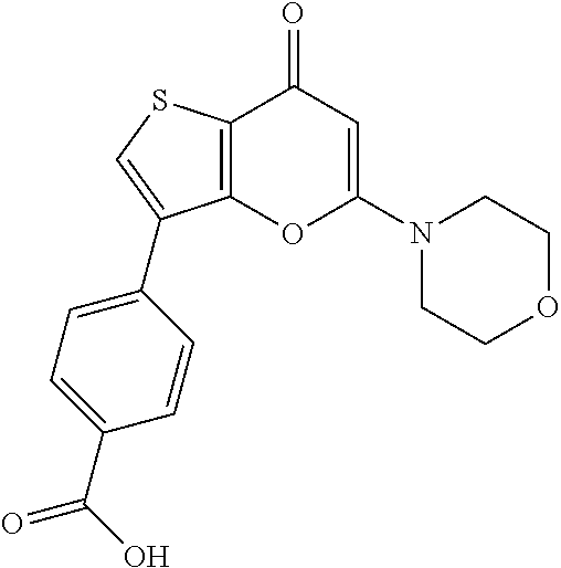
C12=C(C(=O)C=C(N3CCOCC3)O1)SC=C2C1=CC=C(C(O)=O)C=C1
